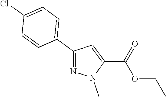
C1(C2=CC=C(Cl)C=C2)=NN(C)C(C(=O)OCC)=C1
